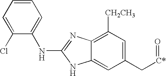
C1(Cl)=CC=CC=C1NC1=NC2=C([CH2CH3])C=C(C[C*]=O)C=C2N1
